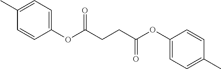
C1(OC(CCC(OC2=CC=C(C)C=C2)=O)=O)=CC=C(C)C=C1
